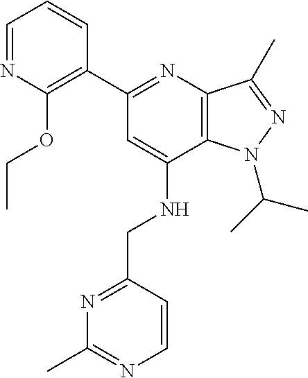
C1=NC(OCC)=C(C2=NC3=C(C(NCC4=NC(C)=NC=C4)=C2)N(C(C)C)N=C3C)C=C1
